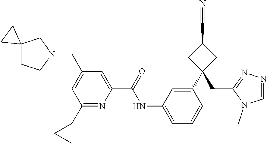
C1(CN2CC3(CC2)CC3)=CC(C2CC2)=NC(C(=O)NC2=CC=CC(C3(CC4=NN=CN4C)CC(C#N)C3)=C2)=C1
